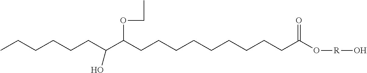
CCCCCCC(C(CCCCCCCCCC(O[R]O)=O)OCC)O
